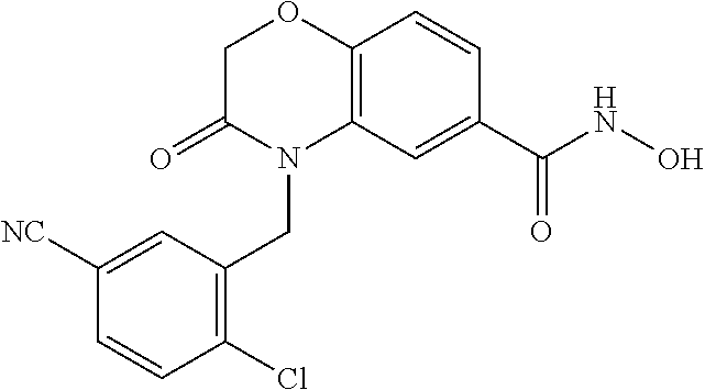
C1C(=O)N(CC2=C(Cl)C=CC([CN])=C2)C2=C(O1)C=CC(C(NO)=O)=C2
